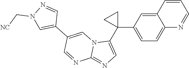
C1(C2=CC=C3C(=C2)C=CC=N3)(C2=CN=C3N2C=C(C2=CN(C[NC])N=C2)C=N3)CC1
